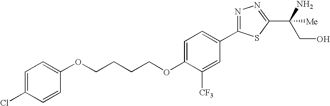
C(CCCOC1=CC=C(C2=NN=C(C(CO)(N)[Me])S2)C=C1[CF3])OC1=CC=C(Cl)C=C1
